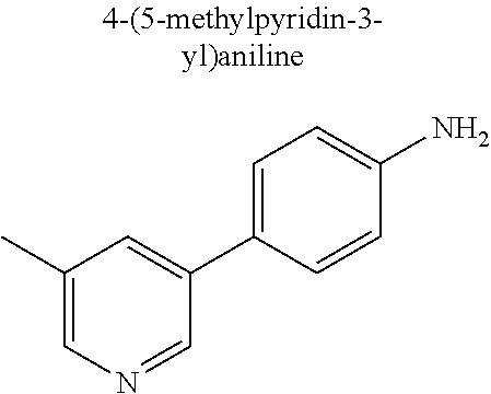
C1(C)=CN=CC(C2=CC=C(N)C=C2)=C1
